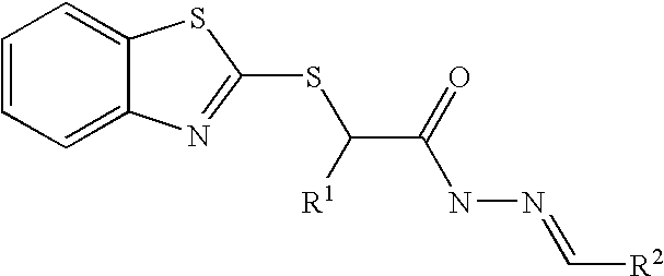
C1=CC=C2C(=C1)SC(SC(C(NN=C[R2])=O)[R1])=N2
